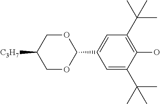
O1CC([C3H7])COC1C1=CC(C(C)(C)C)=C(O)C(C(C)(C)C)=C1
